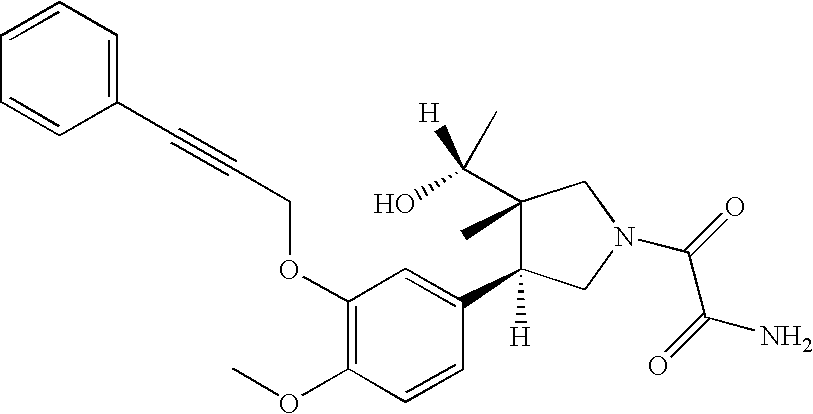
C1(OCC#CC2=CC=CC=C2)=C(OC)C=CC(C2([H])C(C)(C([H])(C)O)CN(C(C(N)=O)=O)C2)=C1
